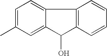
C1=C(C)C=C2C(=C1)C1=C(C2O)C=CC=C1
